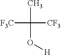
CC([F3C])([CF3])O[H]
